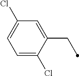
C1(Cl)=CC=C(Cl)C(CC)=C1
